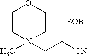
C1C[N+](C)(CC[CN])CCO1.[BOB]
